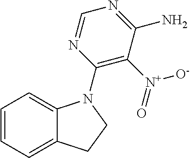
C1=CC=C2C(=C1)N(C1=C([N+](=O)[O-])C(N)=NC=N1)CC2
